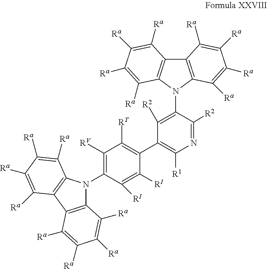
C12=C(N(C3=C([R2])C(C4=C([RT])C([RV])=C(N5C6=C(C7=C5C([Ra])=C([Ra])C([Ra])=C7[Ra])C([Ra])=C([Ra])C([Ra])=C6[Ra])C([RI])=C4[RI])=C([R1])N=C3[R2])C3=C1C([Ra])=C([Ra])C([Ra])=C3[Ra])C([Ra])=C([Ra])C([Ra])=C2[Ra]
